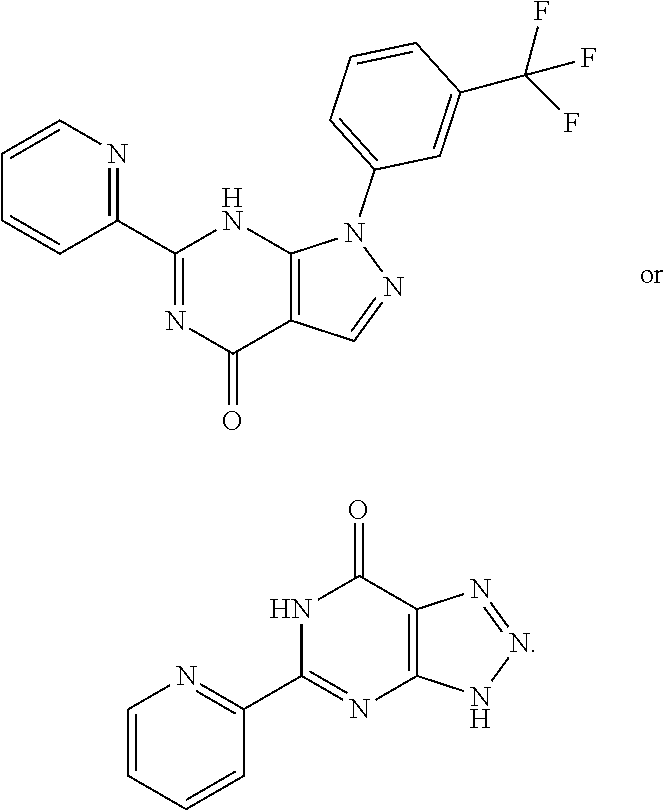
C1=CN=C(C2=NC(=O)C3=C(N2)N(C2=CC=CC(C(F)(F)F)=C2)N=C3)C=C1.N1C(C2=NC=CC=C2)=NC2=C(C1=O)N=NN2
